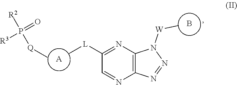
N1=NC2=C(N=C([L]C)C=N2)N1[W]C.B.[A].[Q](C)P([R3])([R2])=O
